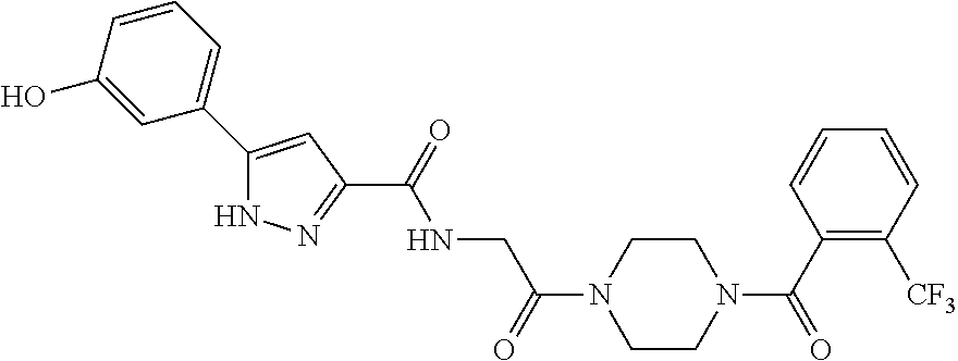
C1=CC(O)=CC(C2=CC(C(NCC(N3CCN(C(=O)C4=C([CF3])C=CC=C4)CC3)=O)=O)=NN2)=C1
